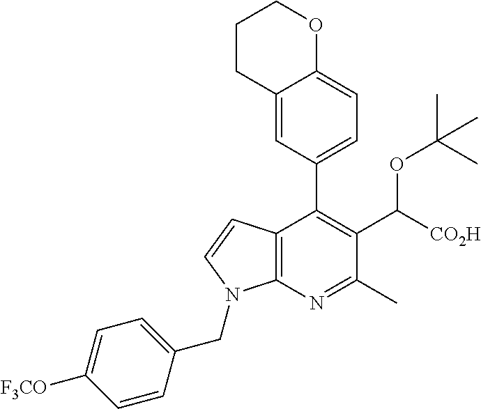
C12=C(N=C(C)C(C([CO2H])OC(C)(C)C)=C1C1=CC=C3C(=C1)CCCO3)N(CC1=CC=C([F3CO])C=C1)C=C2
